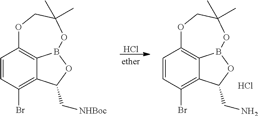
Cl.C1=CC(Br)=C2C3=C1OCC(C)(C)OB3OC2CN.Cl.C1=CC(Br)=C2C3=C1OCC(C)(C)OB3OC2C[NHBoc]
